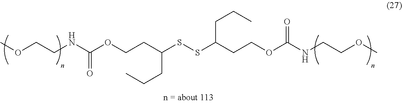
O(CCC(SSC(CCOC(NCCOC)=O)CCC)CCC)C(NCCOC)=O
